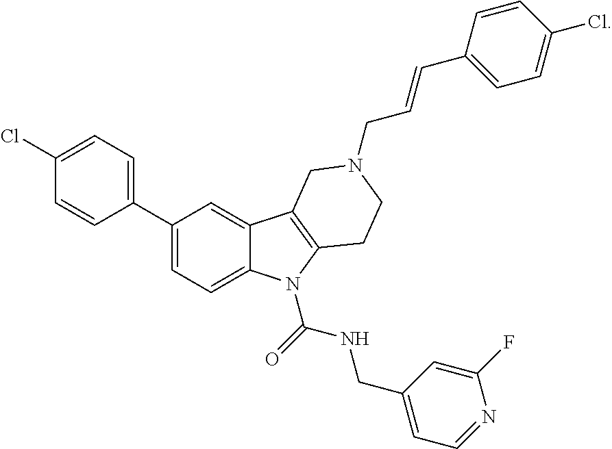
C1(C2=CC=C(Cl)C=C2)=CC=C2C(=C1)C1=C(N2C(=O)NCC2=CC=NC(F)=C2)CCN(CC=CC2=CC=C(Cl)C=C2)C1
